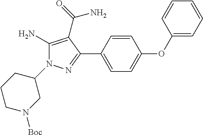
C1=CC(C2=NN(C3CN([Boc])CCC3)C(N)=C2C(=O)N)=CC=C1OC1=CC=CC=C1
